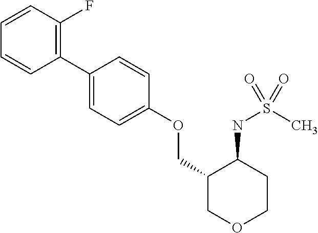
C1(C2=CC=C(OCC3COCCC3NS(C)(=O)=O)C=C2)=C(F)C=CC=C1
